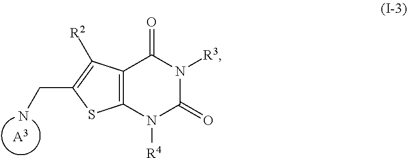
[A3].NCC1=C([R2])C2=C(S1)N([R4])C(=O)N([R3])C2=O
